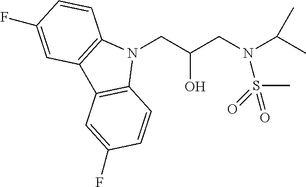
N1(CC(CN(C(C)C)S(=O)(C)=O)O)C2=C(C3=C1C=CC(F)=C3)C=C(F)C=C2
